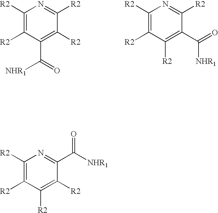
C1([R2])=C([R2])C(C([NHR1])=O)=C([R2])C([R2])=N1.C1([R2])=C([R2])C([R2])=C(C(=O)[NHR1])C([R2])=N1.C1([R2])=C([R2])C([R2])=C([R2])C(C([NHR1])=O)=N1
